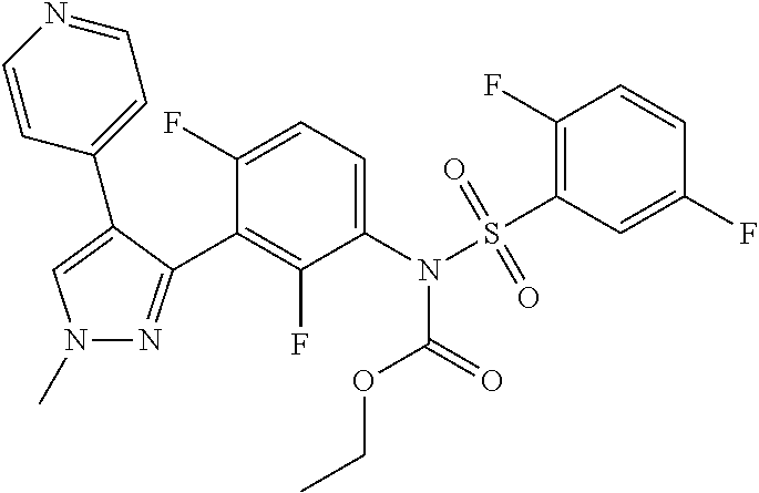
C1(N(S(C2=C(F)C=CC(F)=C2)(=O)=O)C(=O)OCC)=CC=C(F)C(C2=NN(C)C=C2C2=CC=NC=C2)=C1F
